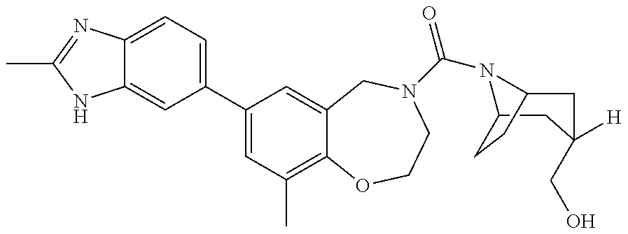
C12=CC(C3=CC(C)=C4C(=C3)CN(C(N3C5CC([H])(CO)CC3CC5)=O)CCO4)=CC=C1N=C(C)N2
